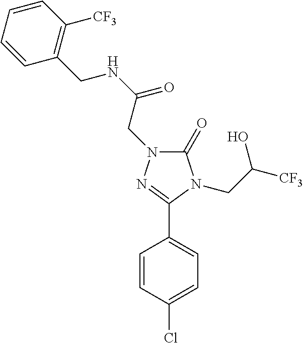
C1(Cl)=CC=C(C2=NN(CC(NCC3=C([CF3])C=CC=C3)=O)C(=O)N2CC([CF3])O)C=C1
